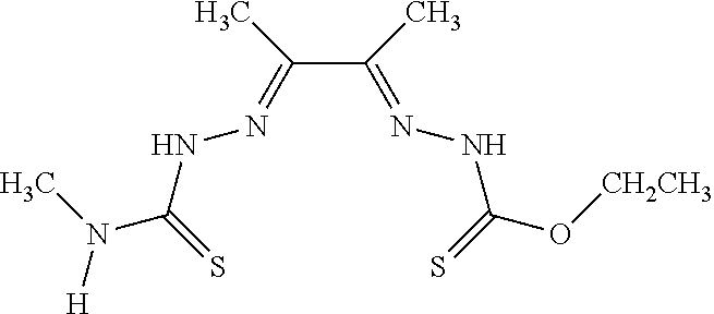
C(C(C)=NNC(O[CH2CH3])=S)(C)=NNC(N(C)[H])=S
